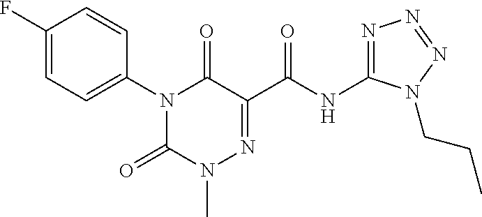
C1(F)=CC=C(N2C(=O)N(C)N=C(C(NC3=NN=NN3CCC)=O)C2=O)C=C1
